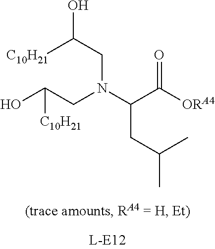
C(N(C(C(=O)[ORA4])CC(C)C)CC(O)[C10H21])C([C10H21])O
